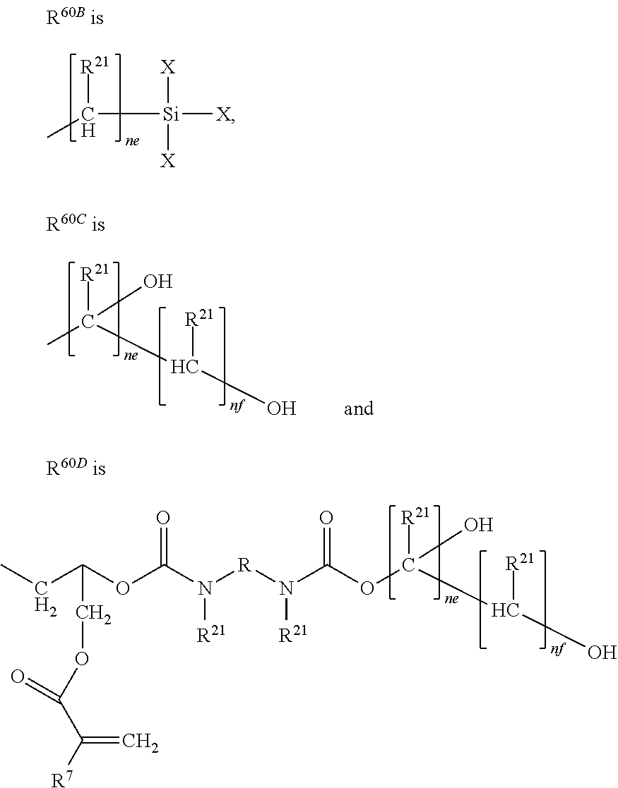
CC([R21])(C([R21])O)O.O(C([R21])(C([R21])O)O)C(N([R]N(C(OC(CC)COC(C([R7])=C)=O)=O)[R21])[R21])=O.CC([R21])[Si]([X])([X])[X]
